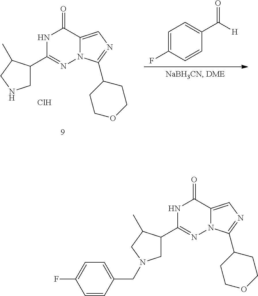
N1C(C2CNCC2C)=NN2C(=CN=C2C2CCOCC2)C1=O.Cl.C1=C(F)C=CC(C(=O)[H])=C1.N1C(C2CN(CC3=CC=C(F)C=C3)CC2C)=NN2C(=CN=C2C2CCOCC2)C1=O
